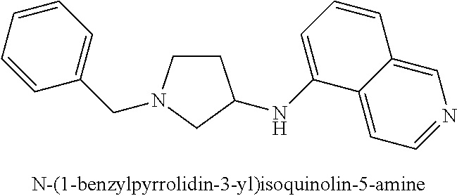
C1CN(CC2=CC=CC=C2)CC1NC1=CC=CC2=CN=CC=C12
